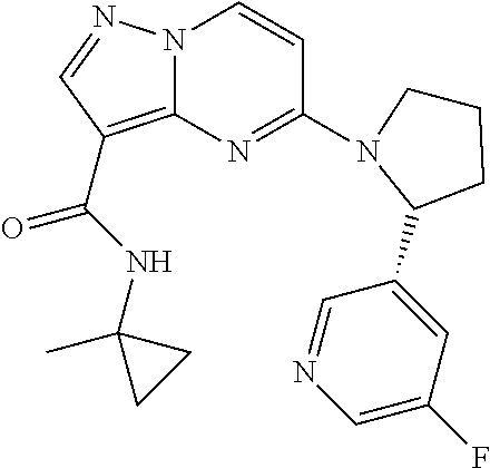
N12C(=C(C(=O)NC3(C)CC3)C=N1)N=C(N1CCCC1C1=CC(F)=CN=C1)C=C2
